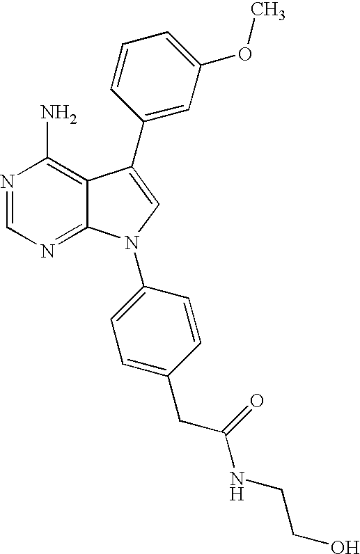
N1=CN=C2C(=C1N)C(C1=CC(OC)=CC=C1)=CN2C1=CC=C(CC(NCCO)=O)C=C1
